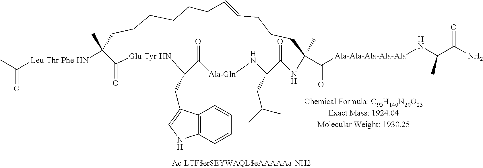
CC([Leu-Thr-Phe-HN]C1(C)CCCCCCC=CCCCC(C)(C([Ala-Ala-Ala-Ala-Ala]NC(C(N)=O)C)=O)NC(=O)C(CC(C)C)N[Ala-Gln]C(=O)C(CC2=CNC3=C2C=CC=C3)[Glu-Tyr-HN]C1=O)=O
